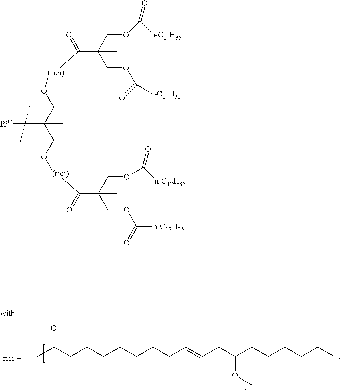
CC(CCCCCCCC=CCC(CCCCCC)OC)=O.C(OC([n-C17H35])=O)C(COC([n-C17H35])=O)(C)C(=O)[(rici)4]OCC(CO[(rici)4]C(=O)C(COC([n-C17H35])=O)(COC([n-C17H35])=O)C)(C)C([R9*])(C)C
